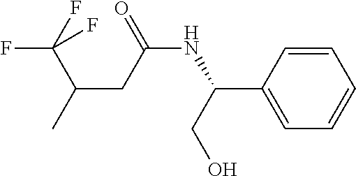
C1=CC(C(NC(=O)CC(C(F)(F)F)C)CO)=CC=C1
